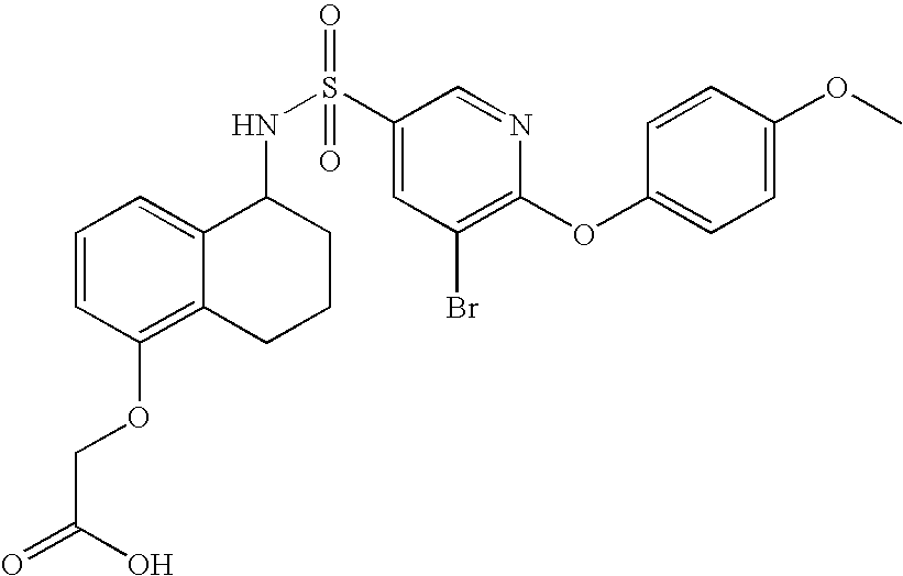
C1=CC(OCC(=O)O)=C2C(=C1)C(NS(C1=CC(Br)=C(OC3=CC=C(OC)C=C3)N=C1)(=O)=O)CCC2
